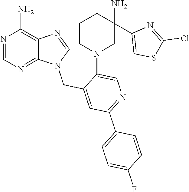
N1=CN=C2C(=C1N)N=CN2CC1=CC(C2=CC=C(F)C=C2)=NC=C1N1CC(N)(C2=CSC(Cl)=N2)CCC1
